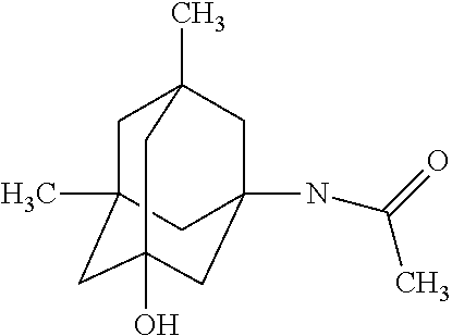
C1C2(C)CC3(O)CC(NC(C)=O)(CC1(C)C3)C2
